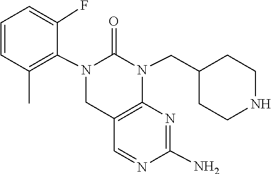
N1=CC2=C(N=C1N)N(CC1CCNCC1)C(=O)N(C1=C(C)C=CC=C1F)C2
